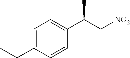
C1=C(CC)C=CC(C(C[NO2])C)=C1
